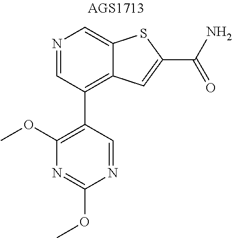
N1=CC(C2=C(OC)N=C(OC)N=C2)=C2C(=C1)SC(C(N)=O)=C2
